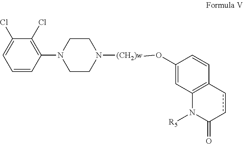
C1(Cl)=C(N2CCN([(CH2)w]OC3=CC4=C(C=C3)ccC(=O)N4[R5])CC2)C=CC=C1Cl
